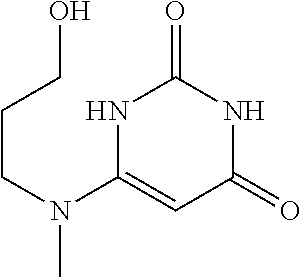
C(CN(C1=CC(=O)NC(=O)N1)C)CO
